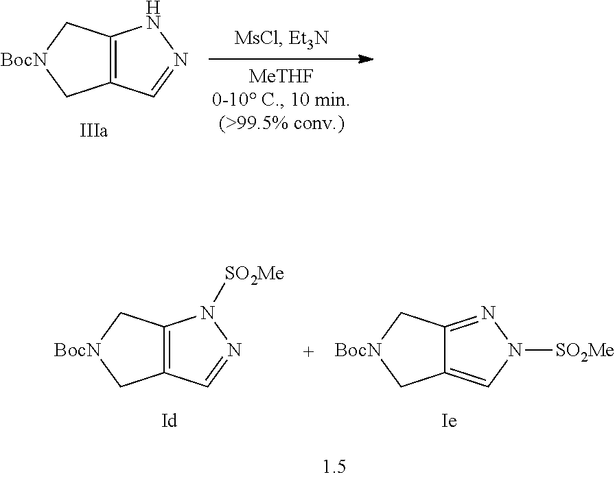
C12=C(C[BocN]C1)NN=C2.C12=C(C[BocN]C1)N([SO2Me])N=C2.C12=CN([SO2Me])N=C1C[BocN]C2
